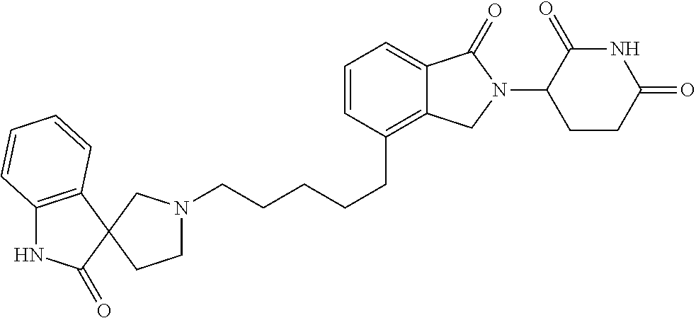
C(CCCC1=C2C(=CC=C1)C(=O)N(C1C(=O)NC(=O)CC1)C2)CN1CCC2(C1)C(=O)NC1=C2C=CC=C1
